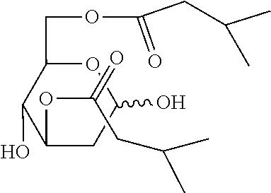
C(C)(C)CC(OC1C(O)C(COC(CC(C)C)=O)OC(O)C1)=O
